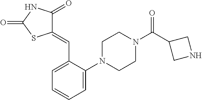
C1=C(N2CCN(C(=O)C3CNC3)CC2)C(C=C2C(=O)NC(=O)S2)=CC=C1
